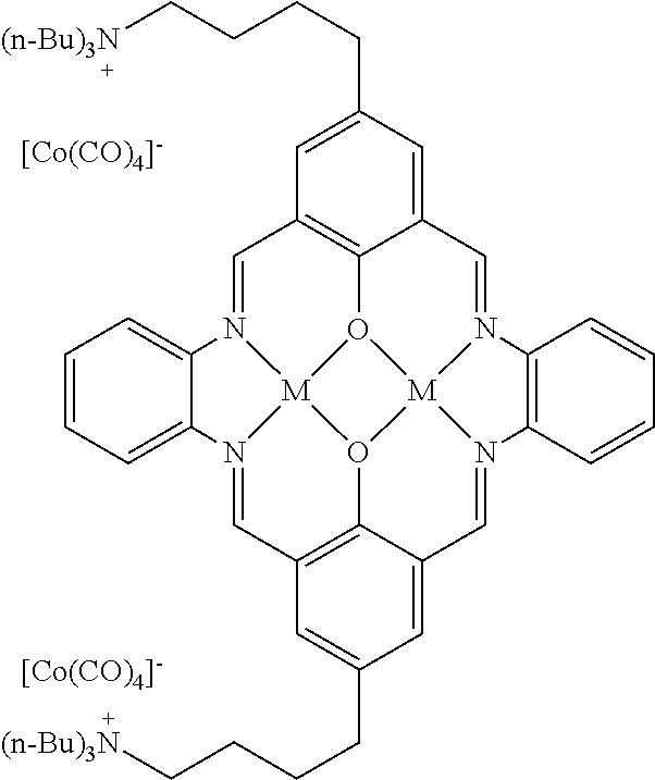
[[Co(CO)4]-].[[Co(CO)4]-].C(CCC[(n-Bu)3N])C1=CC2=C3O4[M]56N(=C2)C2=CC=CC=C2N5=CC2=C5O6[M]46N(=CC3=C1)C1=C(N6=CC5=CC(CCCC[(n-Bu)3N])=C2)C=CC=C1
